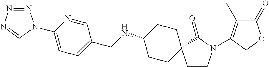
N1=CC(CNC2CCC3(CC2)CCN(C2=C(C)C(=O)OC2)C3=O)=CC=C1N1N=NN=C1
